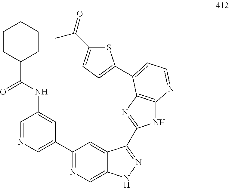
C1=NC=C(C2=NC=C3C(=C2)C(C2=NC4=C(N2)N=CC=C4C2=CC=C(C(C)=O)S2)=NN3)C=C1NC(=O)C1CCCCC1
